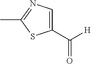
C1=C(C([H])=O)SC(C)=N1
